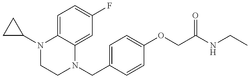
N1(C2CC2)CCN(CC2=CC=C(OCC(NCC)=O)C=C2)C2=CC(F)=CC=C12
